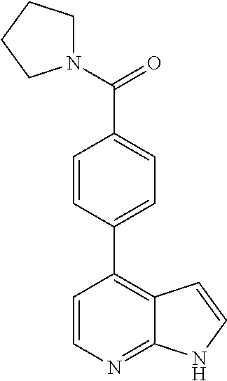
C1=CC(C2=C3C(=NC=C2)NC=C3)=CC=C1C(N1CCCC1)=O
